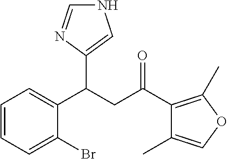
N1C=NC(C(CC(C2=C(C)OC=C2C)=O)C2=CC=CC=C2Br)=C1
